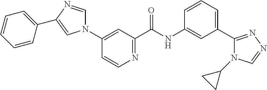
C1(N2C=NC(C3=CC=CC=C3)=C2)=CC(C(NC2=CC(C3=NN=CN3C3CC3)=CC=C2)=O)=NC=C1
